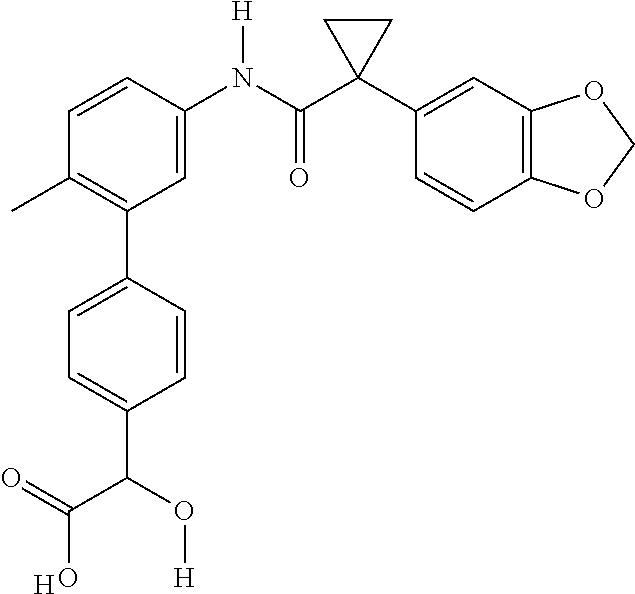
C1=C(N(C(C2(C3=CC4=C(C=C3)OCO4)CC2)=O)[H])C=CC(C)=C1C1=CC=C(C(C(=O)O)O[H])C=C1.[H]
